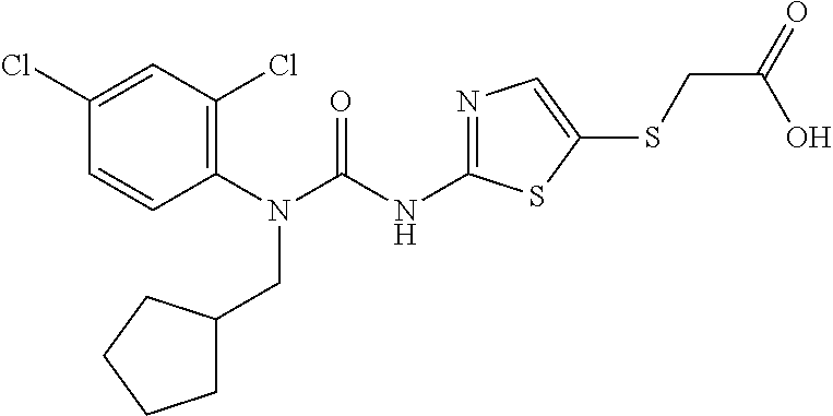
C1(N(CC2CCCC2)C(=O)NC2=NC=C(SCC(O)=O)S2)=C(Cl)C=C(Cl)C=C1
